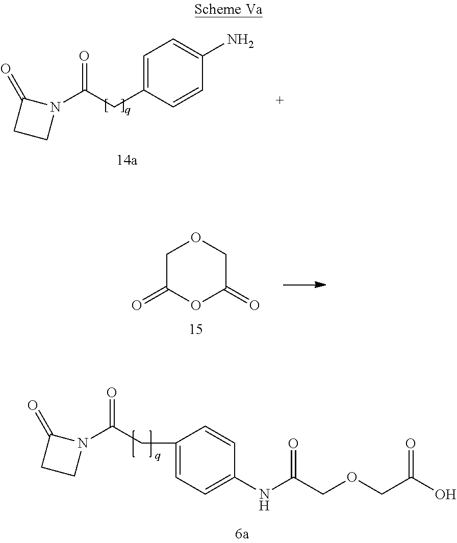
N1(C(CC2=CC=C(NC(COCC(O)=O)=O)C=C2)=O)C(=O)CC1.N1(C(CC2=CC=C(N)C=C2)=O)C(=O)CC1.C1C(=O)OC(=O)CO1
